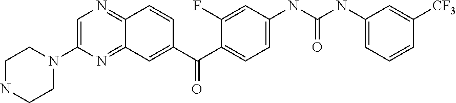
C1=C(N2CCNCC2)N=C2C(=N1)C=CC(C(C1=CC=C(NC(NC3=CC=CC([CF3])=C3)=O)C=C1F)=O)=C2
